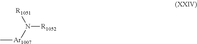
[R1051]N([R1052])[Ar1007]C
